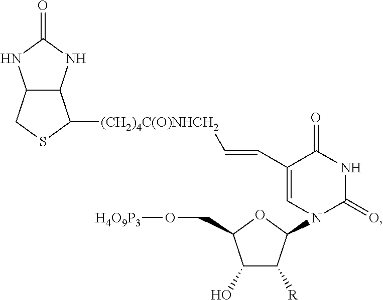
C12C(NC(=O)N1)C([(CH2)4C(O)NHCH2]C=CC1=CN(C3C([R])C(O)C(CO[H4O9P3])O3)C(=O)NC1=O)SC2
